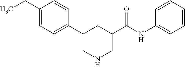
C1(C2CNCC(C(NC3=CC=CC=C3)=O)C2)=CC=C(CC)C=C1
